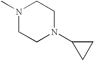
N1(C)CCN(C2CC2)CC1
